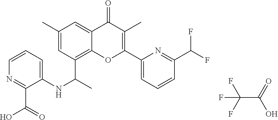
FC(F)(F)C(=O)O.C12=C(C(C)NC3=CC=CN=C3C(O)=O)C=C(C)C=C1C(=O)C(C)=C(C1=CC=CC(C(F)F)=N1)O2
